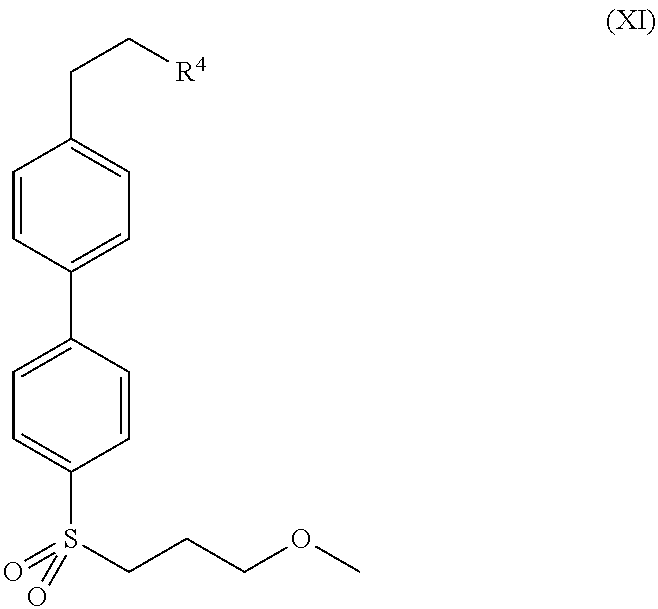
C1=CC(C2=CC=C(S(=O)(=O)CCCOC)C=C2)=CC=C1CC[R4]
